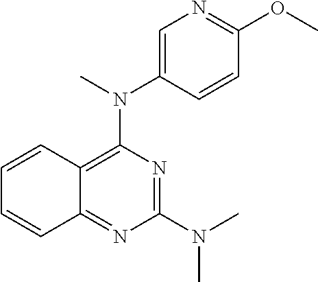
C12=C(N(C3=CN=C(OC)C=C3)C)N=C(N(C)C)N=C1C=CC=C2
